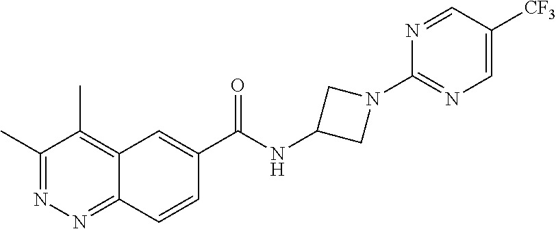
C1(C)=NN=C2C(=C1C)C=C(C(NC1CN(C3=NC=C([CF3])C=N3)C1)=O)C=C2
